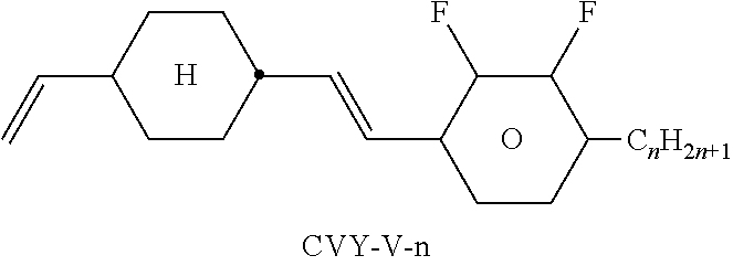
[H].C(C1CCC(C=CC2C(F)C(F)C([CnH2n+1])CC2)CC1)=C.O
